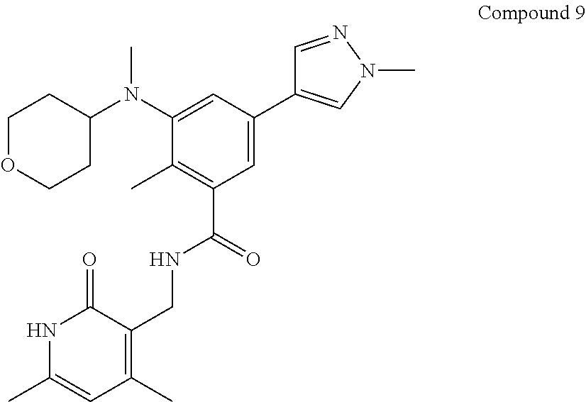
C1(C)=C(C(=O)NCC2=C(C)C=C(C)NC2=O)C=C(C2=CN(C)N=C2)C=C1N(C1CCOCC1)C
